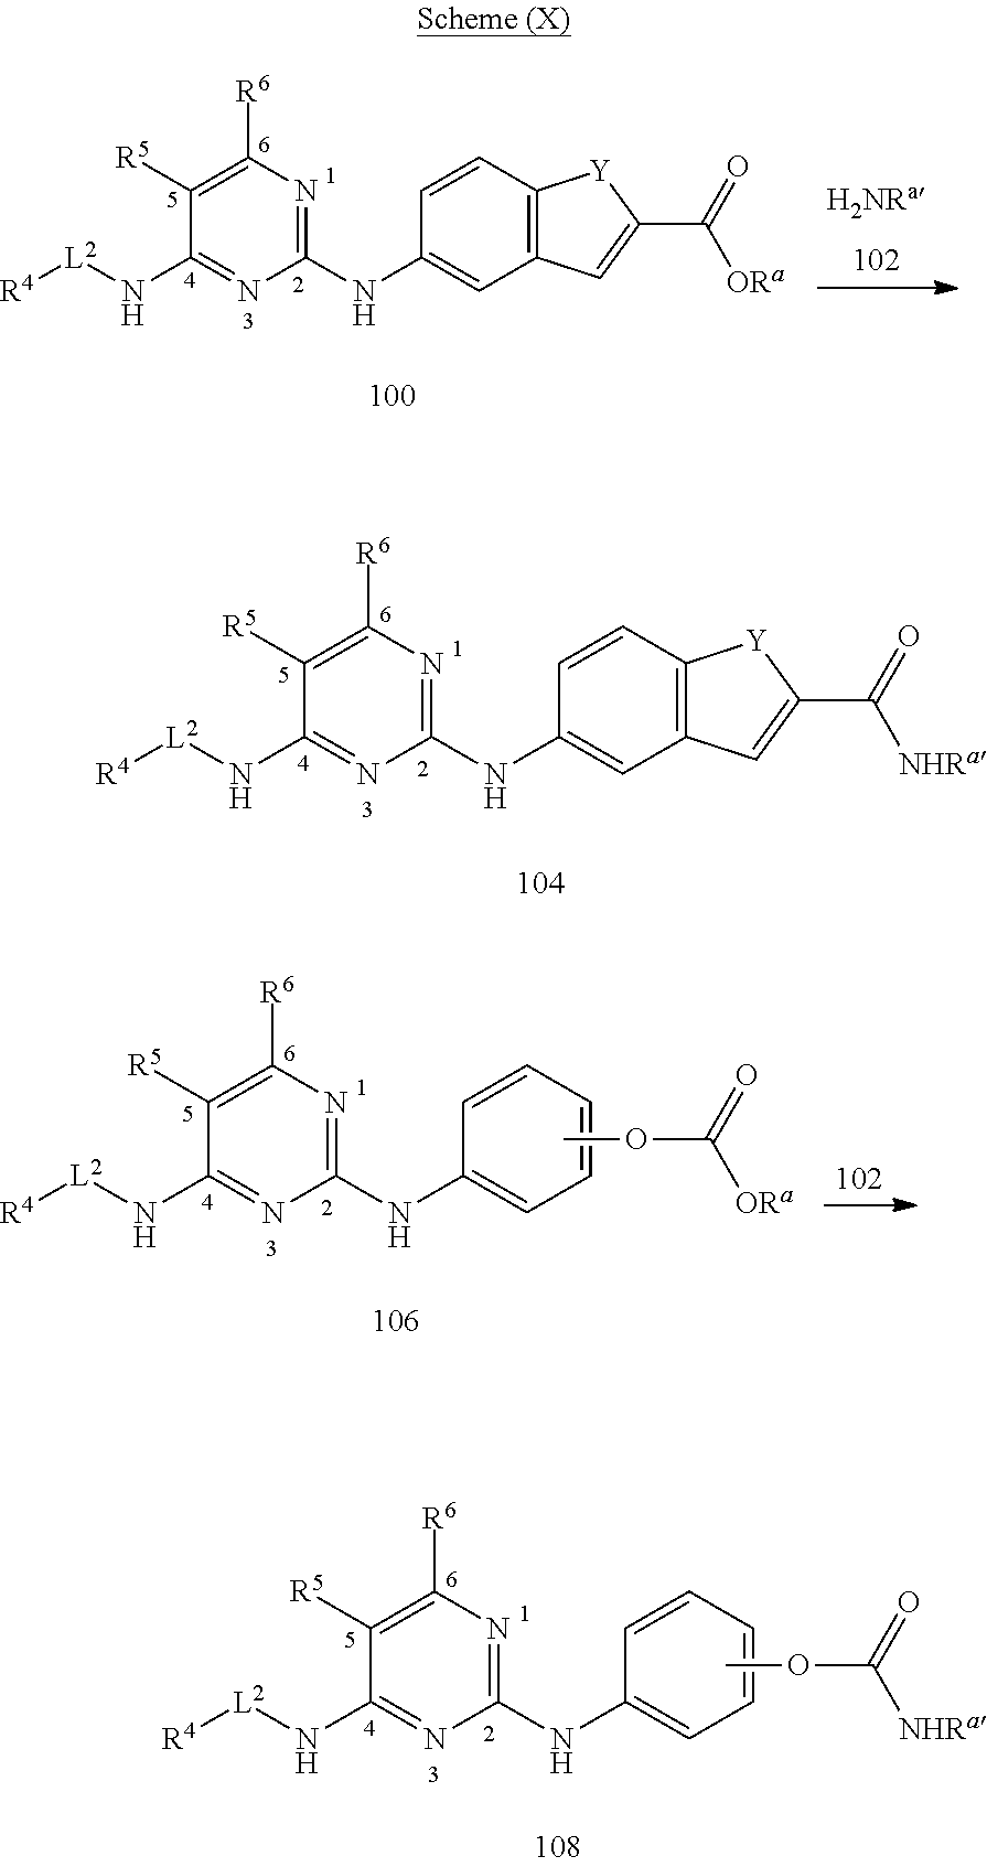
C1([R5])=C([R6])N=C(NC2=CC3=C(C=C2)[Y]C(C(=O)[ORa])=C3)N=C1N[L2][R4].C1([R5])=C([R6])N=C(NC2=CC3=C(C=C2)[Y]C(C(=O)[NHRa])=C3)N=C1N[L2][R4].C1([R5])=C([R6])N=C(NC2=CC=CC=C2)N=C1N[L2][R4].COC([ORa])=O.C1([R5])=C([R6])N=C(NC2=CC=CC=C2)N=C1N[L2][R4].COC([NHRa])=O
